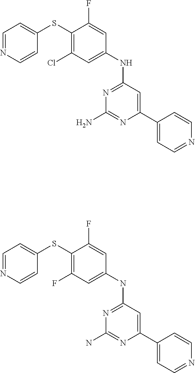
C1=NC=CC(SC2=C(F)C=C(NC3=NC(N)=NC(C4=CC=NC=C4)=C3)C=C2F)=C1.C1=NC=CC(SC2=C(Cl)C=C(NC3=NC(N)=NC(C4=CC=NC=C4)=C3)C=C2F)=C1
